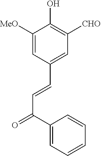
C1([MeO])=CC(C=CC(=O)C2=CC=CC=C2)=CC([CHO])=C1O
